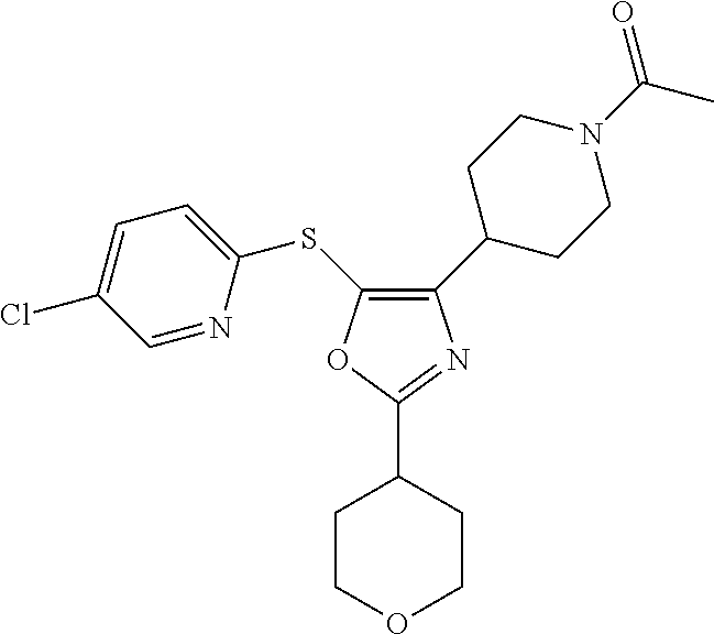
C1(C2CCN(C(=O)C)CC2)=C(SC2=CC=C(Cl)C=N2)OC(C2CCOCC2)=N1
